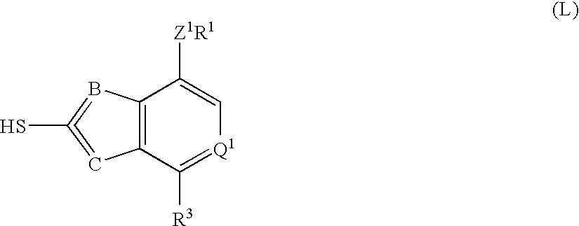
C12=C(C([R3])=[Q1]C=C1[Z1R1])C=C(S)=B2
